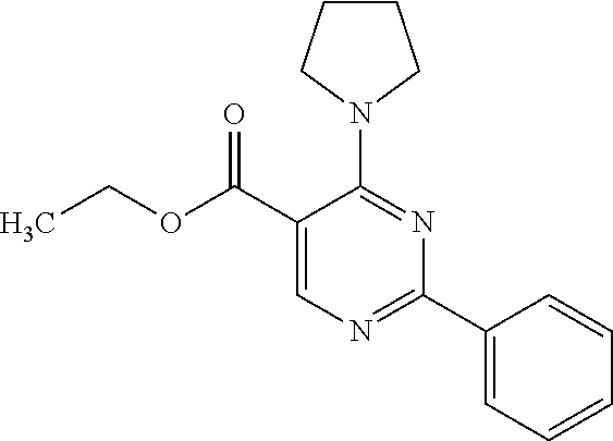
CCOC(C1=CN=C(C2=CC=CC=C2)N=C1N1CCCC1)=O
